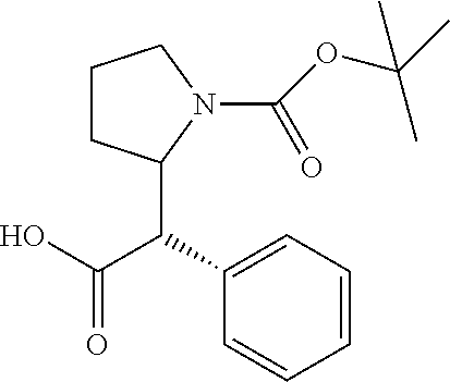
C1(C(C(O)=O)C2CCCN2C(=O)OC(C)(C)C)=CC=CC=C1
